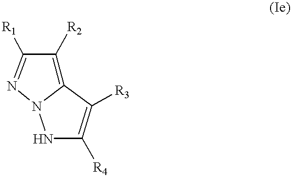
C12=C([R2])C([R1])=NN1NC([R4])=C2[R3]
